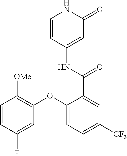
C1=CC(NC(=O)C2=CC([CF3])=CC=C2OC2=C([OMe])C=CC(F)=C2)=CC(=O)N1
